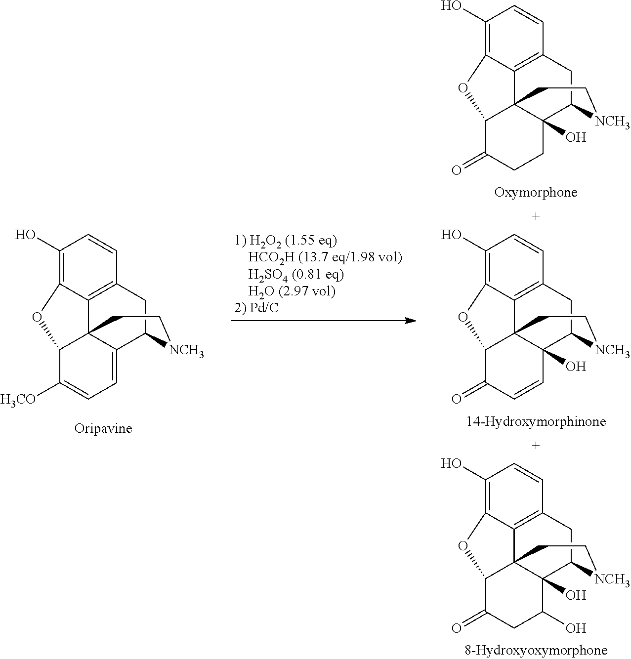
C12=C3C(=C(O)C=C1)OC1C34C(O)(C(C2)[NCH3]CC4)C(O)CC1=O.C12=C3C(=C(O)C=C1)OC1C34C(=CC=C1[H3CO])C(C2)[NCH3]CC4.C12=C3C(=C(O)C=C1)OC1C34C(O)(C(C2)[NCH3]CC4)CCC1=O.C12=C3C(=C(O)C=C1)OC1C34C(O)(C(C2)[NCH3]CC4)C=CC1=O
